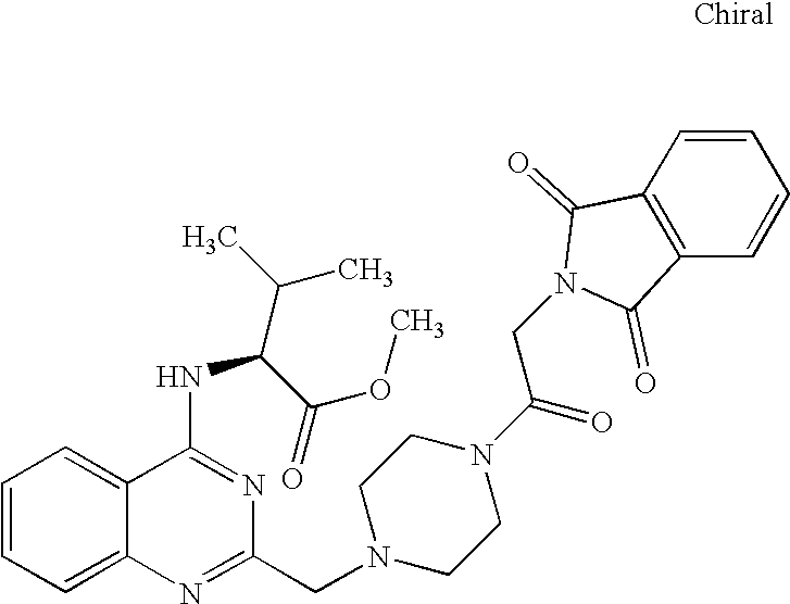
C1=CC=C2C(=C1)N=C(CN1CCN(C(=O)CN3C(=O)C4=C(C=CC=C4)C3=O)CC1)N=C2NC(C(OC)=O)C(C)C
